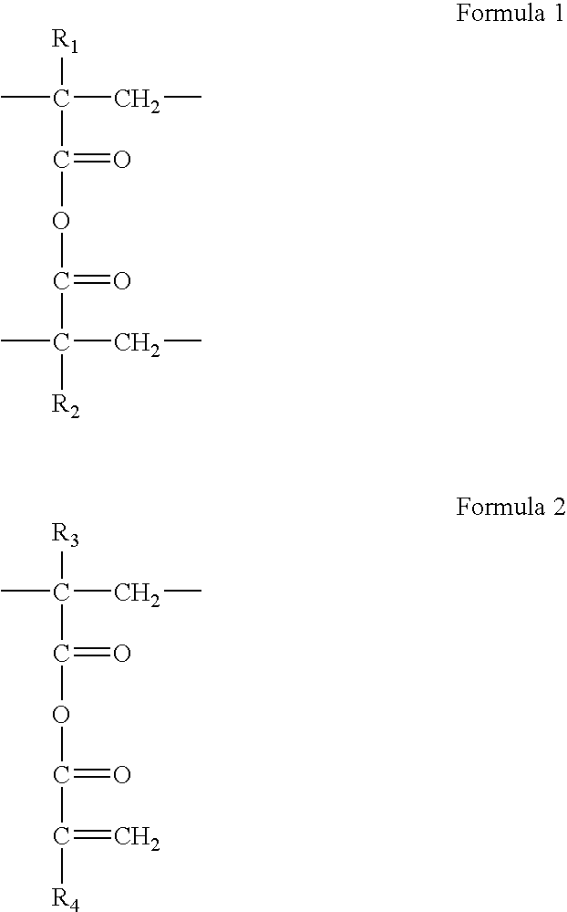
CC(CC)([R1])C(=O)OC(C([R2])(C)CC)=O.[R3]C(C(OC(C([R4])=C)=O)=O)(C)CC
